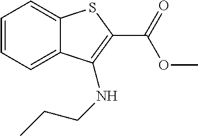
C1=CC=C2C(=C1)SC(C(=O)OC)=C2NCCC
